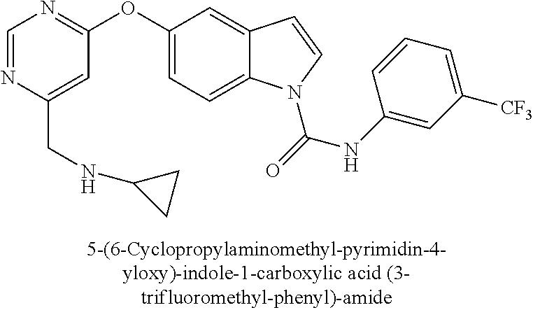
C1=NC(CNC2CC2)=CC(OC2=CC=C3C(=C2)C=CN3C(=O)NC2=CC([CF3])=CC=C2)=N1
